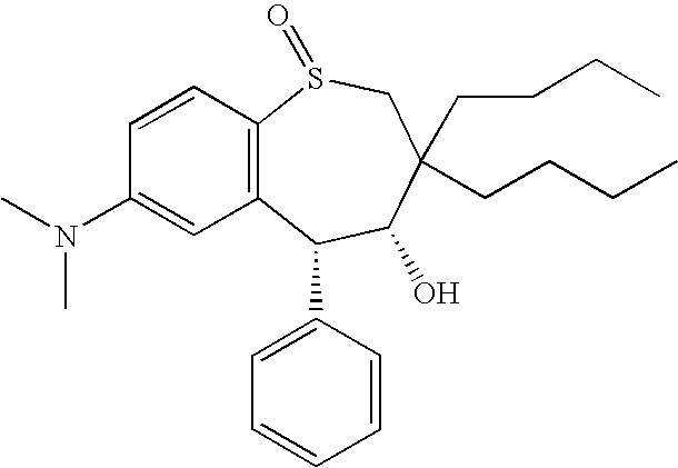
C12=C(C=CC(N(C)C)=C1)S(=O)CC(CCCC)(CCCC)C(O)C2C1=CC=CC=C1
